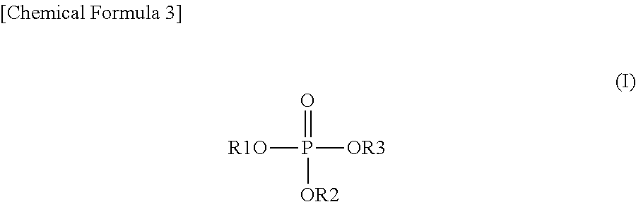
[R1O]P([OR3])(=O)[OR2]
